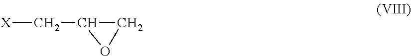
[X]CC1OC1
